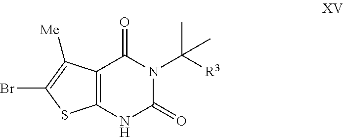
C12=C(NC(=O)N(C([R3])(C)C)C1=O)SC(Br)=C2[Me]
